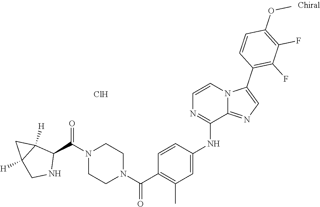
O(C)C1=C(F)C(F)=C(C2=CN=C3N2C=CN=C3NC2=CC(C)=C(C(=O)N3CCN(C(C4C5([H])CC5([H])CN4)=O)CC3)C=C2)C=C1.Cl
